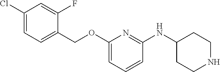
C1(Cl)=CC=C(COC2=CC=CC(NC3CCNCC3)=N2)C(F)=C1
